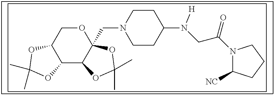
O1CC2C(C3C1(CN1CCC(N(CC(N4C([NC])CCC4)=O)[H])CC1)OC(C)(C)O3)OC(C)(C)O2
